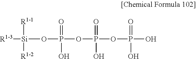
[R1-3][Si]([R1-2])([R1-1])OP(OP(OP(O)(=O)O)(O)=O)(O)=O
